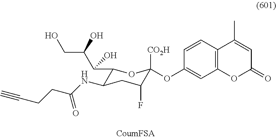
C1(C(C(CO)O)O)C(NC(CCC#C)=O)CC(F)C(OC2=CC3=C(C=C2)C(C)=CC(=O)O3)([CO2H])O1
